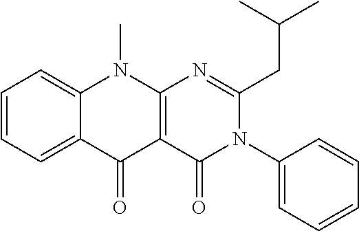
C1=CC=C2C(=C1)N(C)C1=C(C2=O)C(=O)N(C2=CC=CC=C2)C(CC(C)C)=N1
